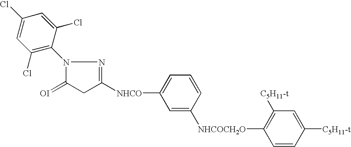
N1(C2=C(Cl)C=C(Cl)C=C2Cl)C(=[OI])CC([NHCO]C2=CC=CC([NHCOCH2O]C3=C([C5H11-t])C=C([C5H11-t])C=C3)=C2)=N1
